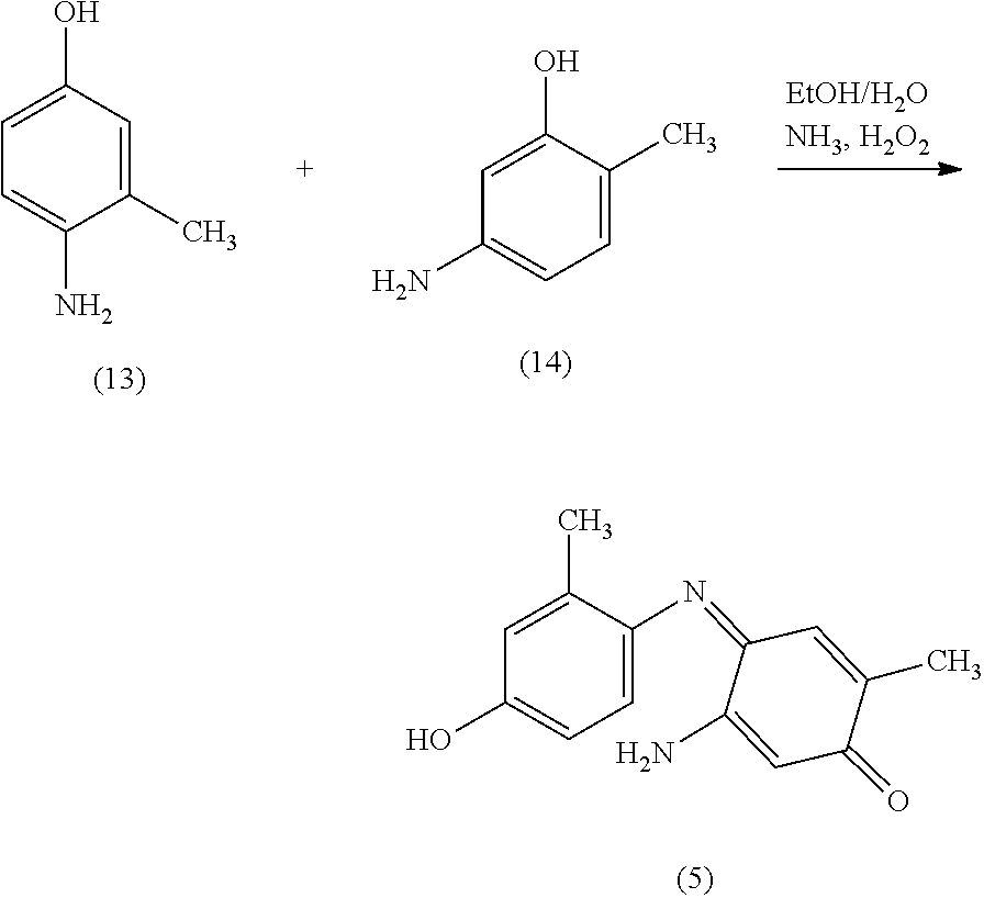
C1=C(C)C(N=C2C(N)=CC(=O)C(C)=C2)=CC=C1O.C1=C(N)C=C(O)C(C)=C1.C1=C(N)C(C)=CC(O)=C1
